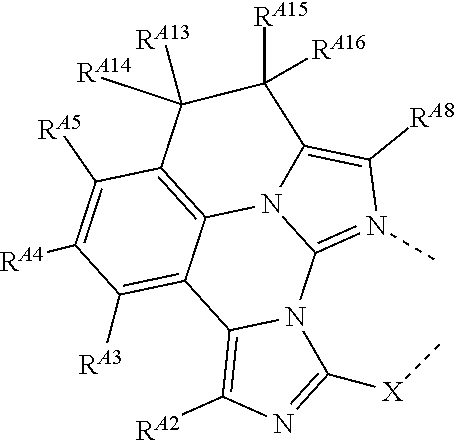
C12=N(C)C([RA8])=C3N1C1=C(C([RA5])=C([RA4])C([RA3])=C1C1=C([RA2])N=C([X]C)N21)C([RA13])([RA14])C3([RA15])[RA16]
